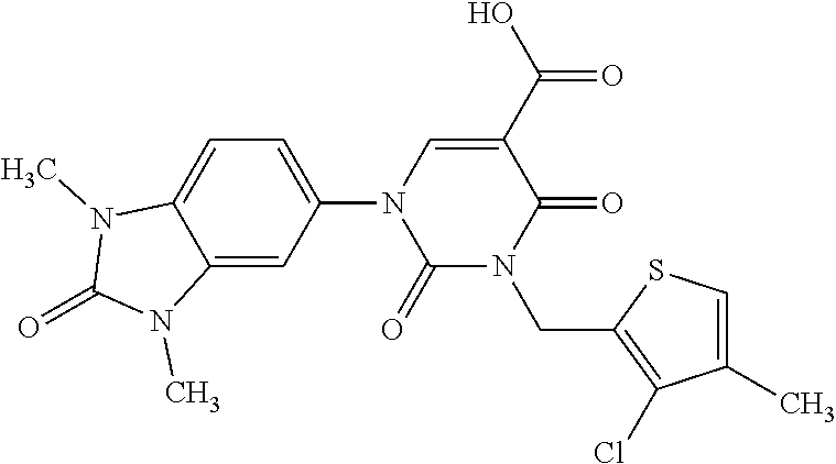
C1(N2C(=O)N(CC3=C(Cl)C(C)=CS3)C(=O)C(C(O)=O)=C2)=CC=C2C(=C1)N(C)C(=O)N2C
